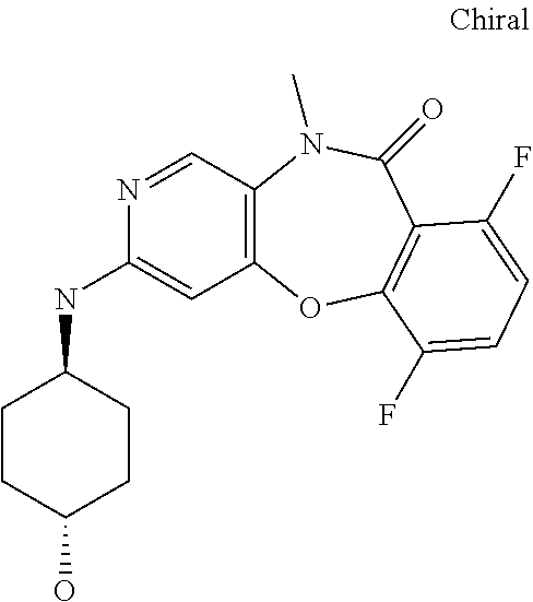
C12=C(C=NC(NC3CCC(O)CC3)=C1)N(C)C(=O)C1=C(O2)C(F)=CC=C1F
